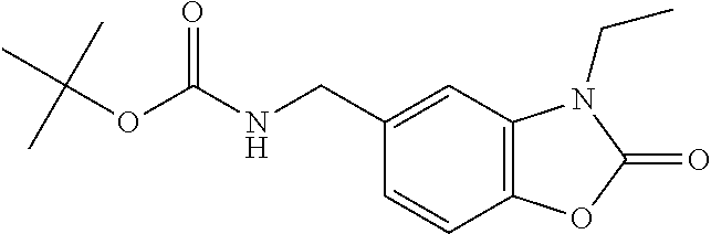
C(NC(=O)OC(C)(C)C)C1=CC2=C(C=C1)OC(=O)N2CC
